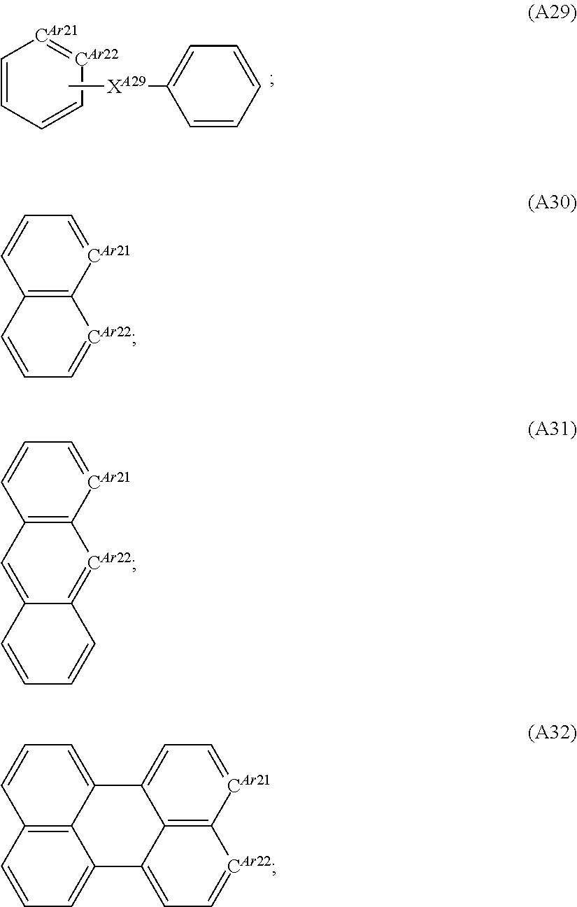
C1=CC=C[CAr22]=[CAr21]1.C[XA29]C1=CC=CC=C1.C12=C([CAr21]=CC=C1)[CAr22]=CC=C2.C12=C([CAr21]=CC=C1)[CAr22]=C1C(=C2)C=CC=C1.C12=C3[CAr21]=CC=C1C1=CC=CC4=C1C(=CC=C4)C2=CC=[CAr22]3
